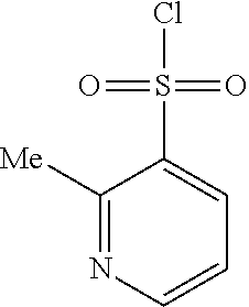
C1([Me])=NC=CC=C1S(=O)(=O)Cl
